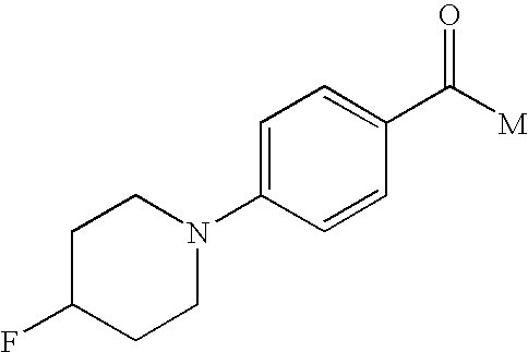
C1=C(N2CCC(F)CC2)C=CC(C([M])=O)=C1
